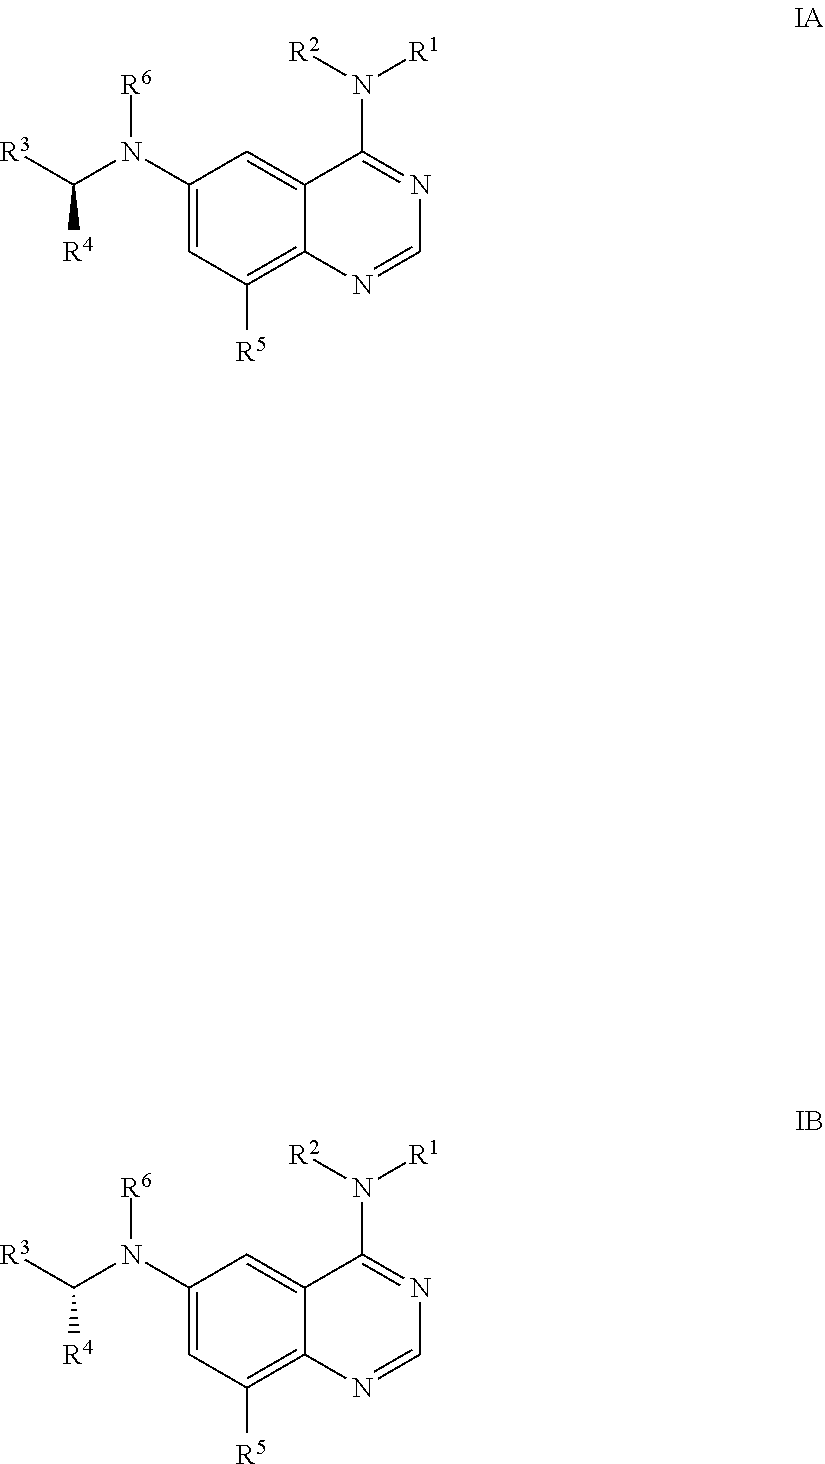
C1(N(C([R3])[R4])[R6])=CC([R5])=C2C(=C1)C(N([R2])[R1])=NC=N2.C1(N(C([R3])[R4])[R6])=CC([R5])=C2C(=C1)C(N([R2])[R1])=NC=N2
